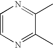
C1=CN=C(C)C(C)=N1
